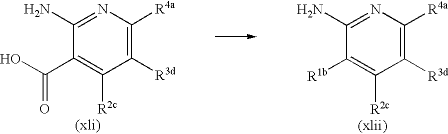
C1([R3d])=C([R4a])N=C(N)C([R1b])=C1[R2c].C1([R3d])=C([R4a])N=C(N)C(C(O)=O)=C1[R2c]
